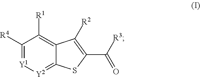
C1([R4])=[Y1][Y2]=C2C(=C1[R1])C([R2])=C(C(=O)[R3])S2
